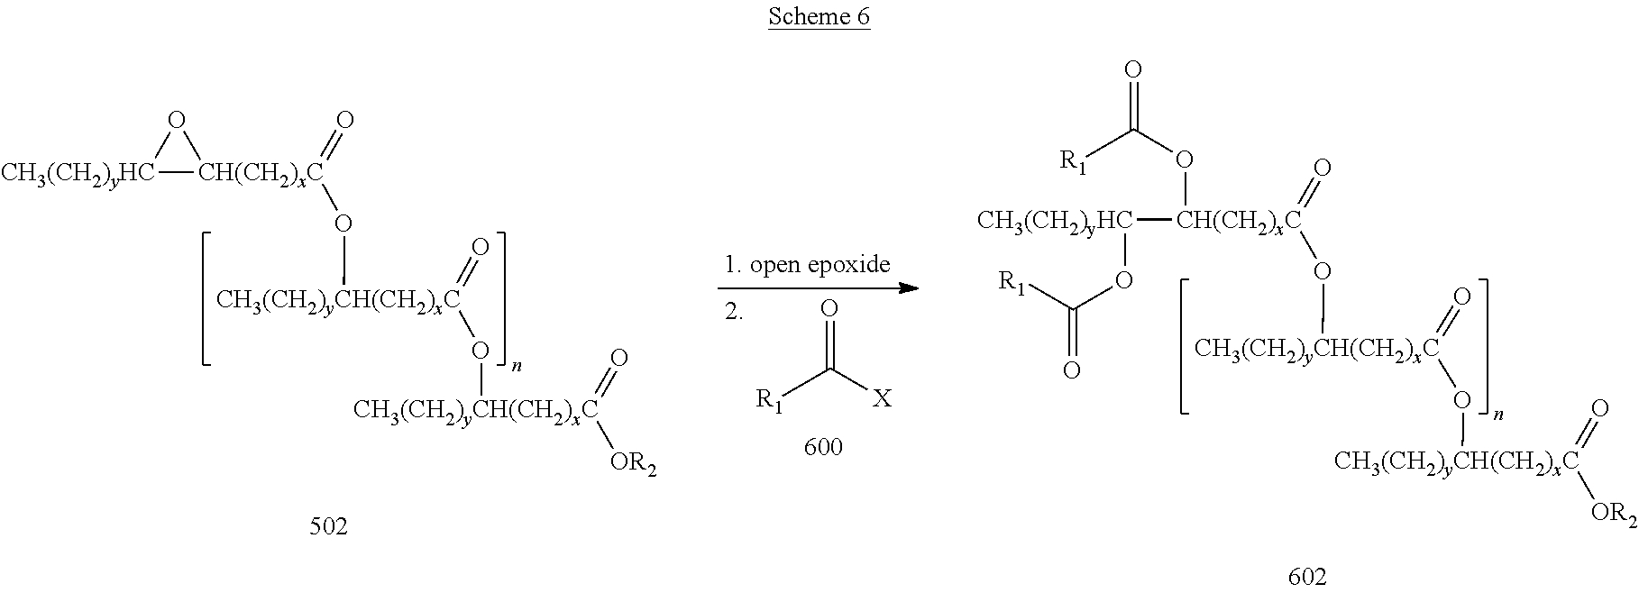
[R1]C([X])=O.[CH(CH2)xC]1(O[CH3(CH2)yCH(CH2)xC](=O)O[CH3(CH2)yCH(CH2)xC](=O)[OR2])(=O)O[CH3(CH2)yHC]1.C(=O)([R1])O[CH(CH2)xC](O[CH3(CH2)yCH(CH2)xC](=O)O[CH3(CH2)yCH(CH2)xC](=O)[OR2])(=O)[CH3(CH2)yHC]OC([R1])=O
